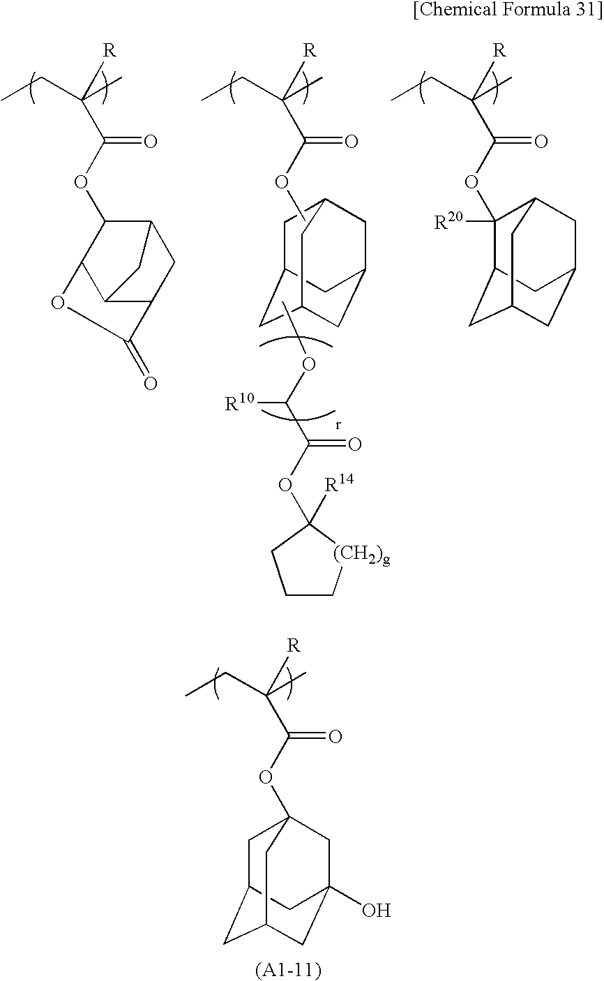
[R]C(C(OC1C2C3C(CC1C3)C(=O)O2)=O)(C)CC.[R]C(C(OC)=O)(C)CC.C1C2CC3CC(CC1C3)C2.COC(C(OC1([R14])[(CH2)g]CCC1)=O)[R10].C1([R20])(OC(C([R])(C)CC)=O)C2CC3CC(CC1C3)C2.C1C2(OC(C([R])(C)CC)=O)CC3(O)CC(CC1C3)C2
